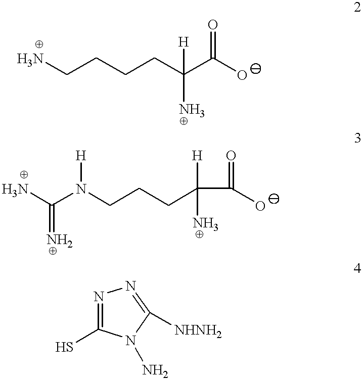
NCCCCC(C(O)=O)([H])N.NC(N(CCCC(C(=O)O)([H])N)[H])=N.N1=C(S)N(N)C([NHNH2])=N1
